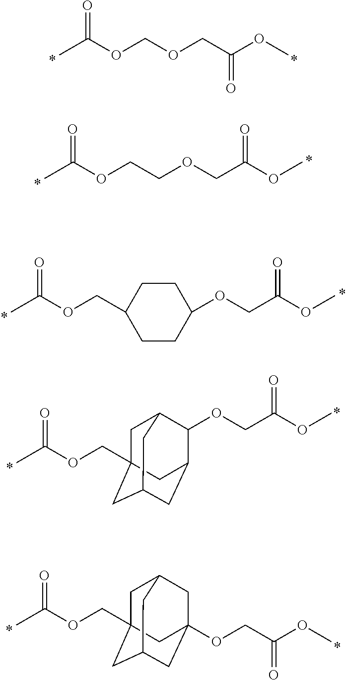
O=C(C)OCOCC(=O)OC.O=C(C)OCCOCC(OC)=O.O=C(C)OCC1CCC(OCC(=O)OC)CC1.O=C(C)OCC12CC3C(OCC(=O)OC)C(CC(C1)C3)C2.O=C(C)OCC12CC3CC(OCC(=O)OC)(CC(C1)C3)C2
